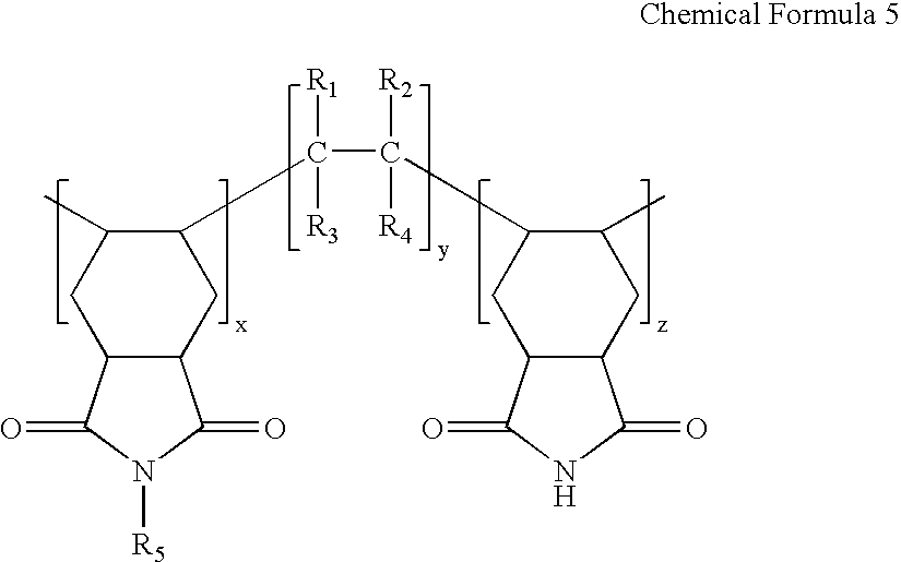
C(C([R2])([R4])C1CC2C(CC1C)C(=O)NC2=O)([R1])([R3])C1C(C)CC2C(C1)C(=O)N([R5])C2=O
